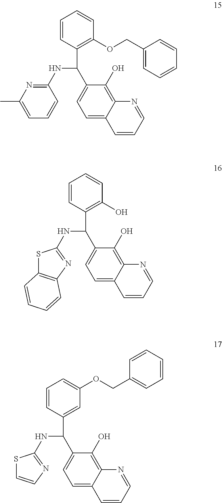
C(C1=C(OCC2=CC=CC=C2)C=CC=C1)(C1=CC=C2C(=C1O)N=CC=C2)NC1=NC(C)=CC=C1.C(C1=C(O)C=CC=C1)(C1=CC=C2C(=C1O)N=CC=C2)NC1=NC2=C(S1)C=CC=C2.C(C1=CC(OCC2=CC=CC=C2)=CC=C1)(C1=CC=C2C(=C1O)N=CC=C2)NC1=NC=CS1
